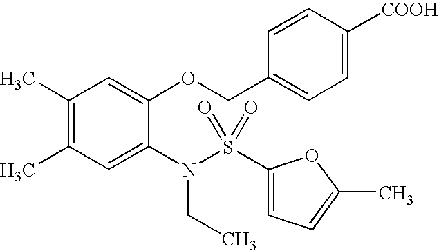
C1(C)=C(C)C=C(N(S(C2=CC=C(C)O2)(=O)=O)CC)C(OCC2=CC=C([COOH])C=C2)=C1
